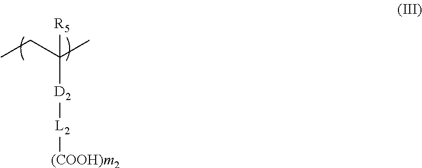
C([D2][L2][(COOH)m2])(CC)(C)[R5]
